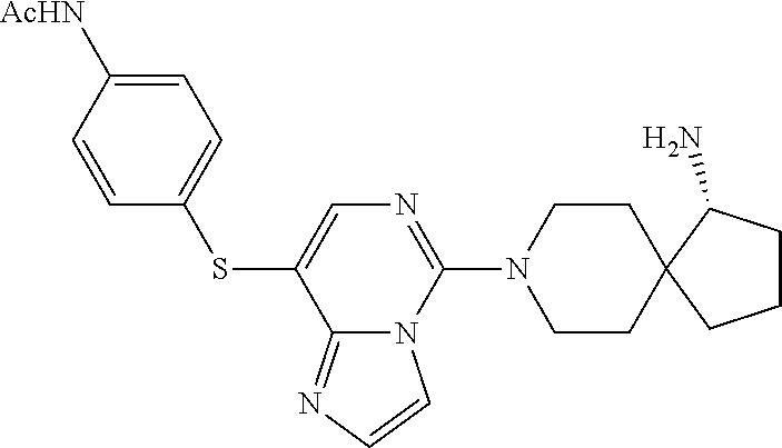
C1=C([AcHN])C=CC(SC2=CN=C(N3CCC4(CC3)CCCC4N)N3C2=NC=C3)=C1
